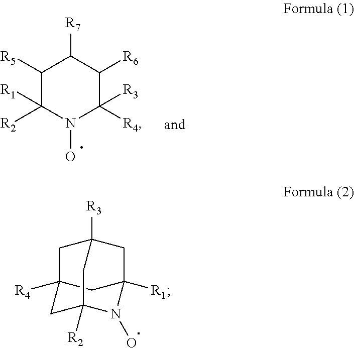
C1([R5])C([R2])([R1])N(O)C([R4])([R3])C([R6])C1[R7].C12([R4])CC3([R1])CC([R3])(C1)CC([R2])(C2)N3O
